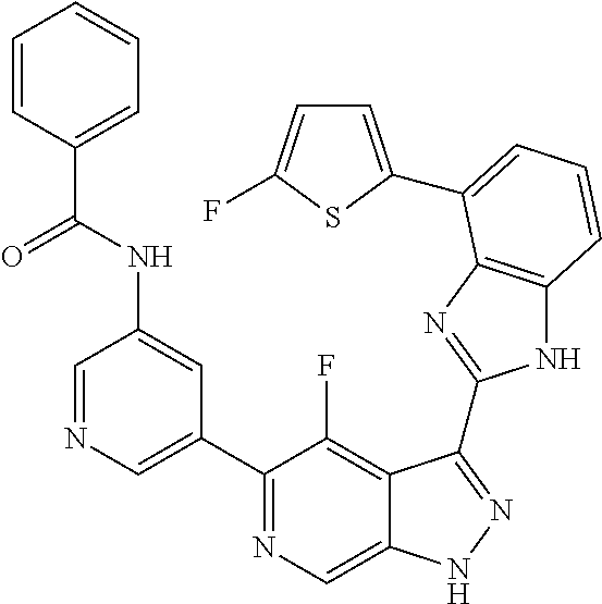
C1=NC=C(C2=NC=C3C(=C2F)C(C2=NC4=C(N2)C=CC=C4C2=CC=C(F)S2)=NN3)C=C1NC(C1=CC=CC=C1)=O
